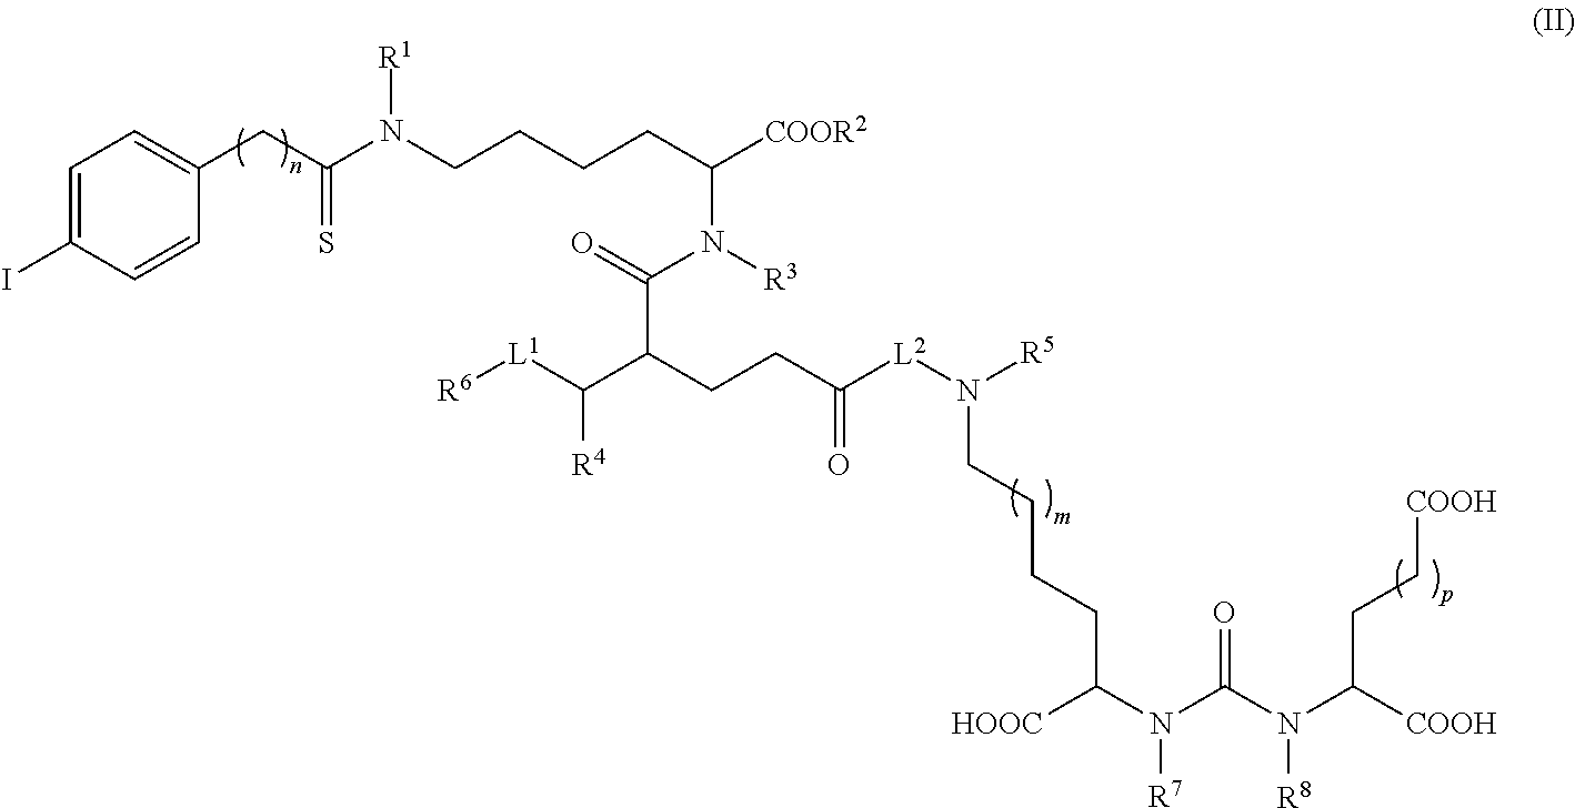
C1=C(I)C=CC(CC(N(CCCCC([COOR2])N([R3])C(=O)C(C([L1][R6])[R4])CCC([L2]N([R5])CCCCC([HOOC])N(C(N(C([COOH])CC[COOH])[R8])=O)[R7])=O)[R1])=S)=C1
